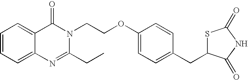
C12=CC=CC=C1C(=O)N(CCOC1=CC=C(CC3SC(=O)NC3=O)C=C1)C(CC)=N2
